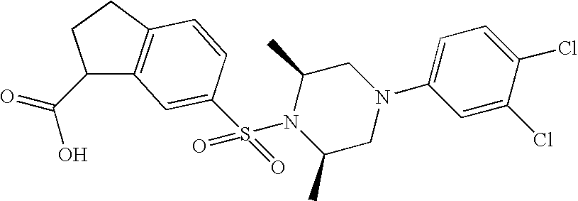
C1(C(=O)O)C2=C(CC1)C=CC(S(N1C(C)CN(C3=CC=C(Cl)C(Cl)=C3)CC1C)(=O)=O)=C2
